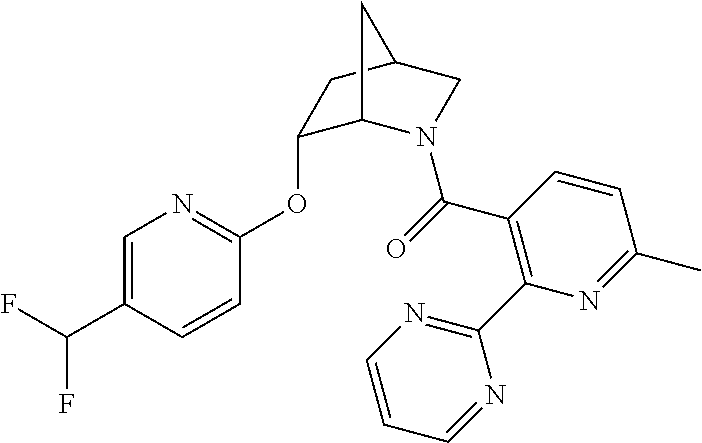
C1=C(C(F)F)C=CC(OC2C3N(C(=O)C4=C(C5=NC=CC=N5)N=C(C)C=C4)CC(C2)C3)=N1
